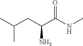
CC(CC(C(NC)=O)N)C
